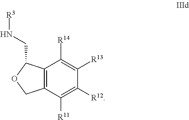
C12=C(C([R11])=C([R12])C([R13])=C1[R14])COC2CN[R3]
